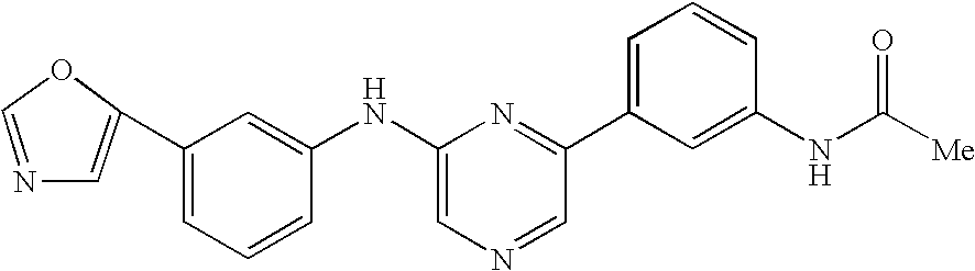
C1(C2=CN=CO2)=CC=CC(NC2=CN=CC(C3=CC=CC(NC([Me])=O)=C3)=N2)=C1
